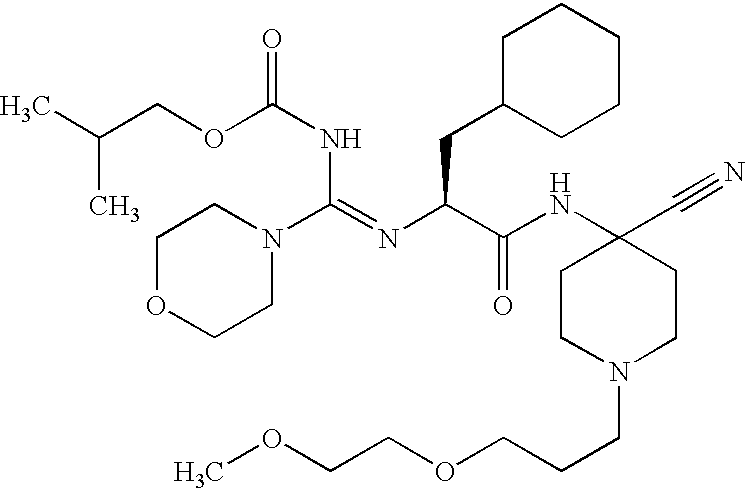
C1OCCN(C(=NC(C(NC2(C#N)CCN(CCCOCCOC)CC2)=O)CC2CCCCC2)NC(OCC(C)C)=O)C1
